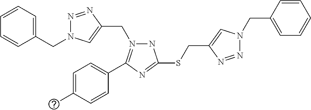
N1N(CC2=CN(CC3=CC=CC=C3)N=N2)=C(C2=CC=C(C)C=C2)N=C1SCC1=CN(CC2=CC=CC=C2)N=N1
